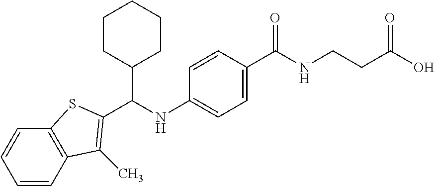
C(NC1=CC=C(C(NCCC(O)=O)=O)C=C1)(C1CCCCC1)C1=C(C)C2=C(C=CC=C2)S1
